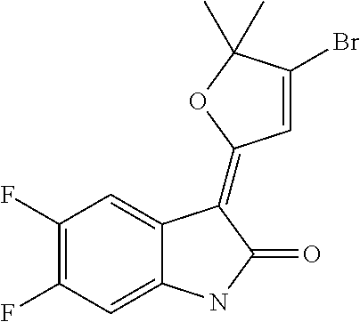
C12=CC(F)=C(F)C=C1C(=C1C=C(Br)C(C)(C)O1)C(=O)N2
